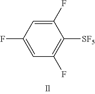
C1(F)=CC(F)=CC(F)=C1[SF5]
